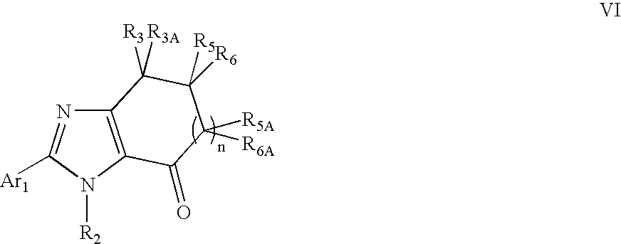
C12=C(N([R2])C([Ar1])=N1)C(=O)C([R6A])([R5A])C([R6])([R5])C2([R3])[R3A]
